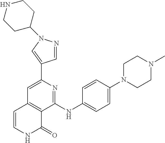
C1(C2=CN(C3CCNCC3)N=C2)=CC2=C(C(NC3=CC=C(N4CCN(C)CC4)C=C3)=N1)C(=O)NC=C2
